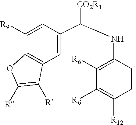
C12=C(C=C(C(NC3=C([R6])C([R6])=C([R12])C=C3)[CO2R1])C=C1[R9])C([R])=C([R])O2
